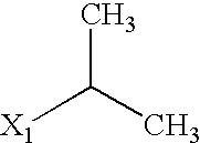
CC(C)[X1]
